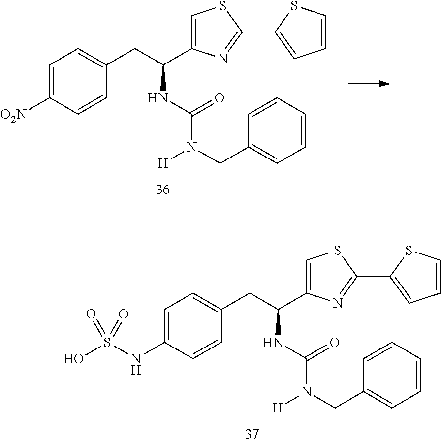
C1=C([O2N])C=CC(CC(C2=CSC(C3=CC=CS3)=N2)NC(=O)N(CC2=CC=CC=C2)[H])=C1.C1=C(NS(O)(=O)=O)C=CC(CC(NC(=O)N(CC2=CC=CC=C2)[H])C2=CSC(C3=CC=CS3)=N2)=C1
